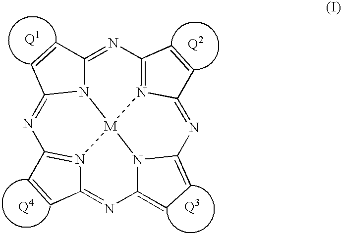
N1=C2N3C(=NC4=N5C(=NC6=CC=C7N6[M]35N3=C1C=CC3=N7)C=C4)C=C2
